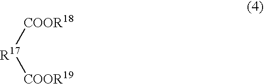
[R17]([COOR18])[COOR19]
